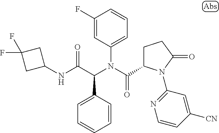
C1=CC(C(C(NC2CC(F)(F)C2)=O)N(C(=O)C2CCC(=O)N2C2=NC=CC([CN])=C2)C2=CC=CC(F)=C2)=CC=C1
